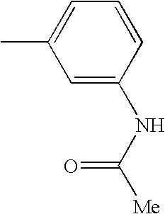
C1=C(NC([Me])=O)C=CC=C1C
